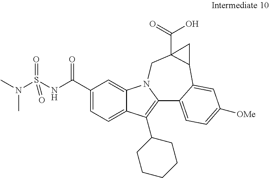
C1(C(=O)NS(N(C)C)(=O)=O)=CC=C2C(=C1)N1C(=C2C2CCCCC2)C2=CC=C([OMe])C=C2C2C(C(O)=O)(C1)C2
